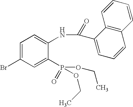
C1=C(Br)C=C(P(OCC)(=O)OCC)C(NC(=O)C2=CC=CC3=C2C=CC=C3)=C1
